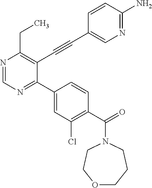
N1=CN=C(C2=CC(Cl)=C(C(=O)N3CCOCCC3)C=C2)C(C#CC2=CN=C(N)C=C2)=C1CC
